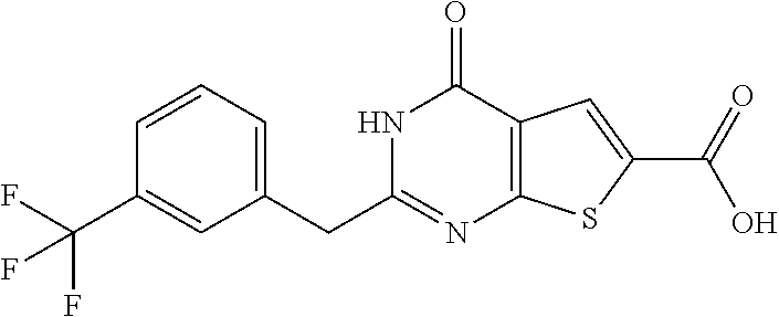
C1(CC2=NC3=C(C(=O)N2)C=C(C(=O)O)S3)=CC=CC(C(F)(F)F)=C1
